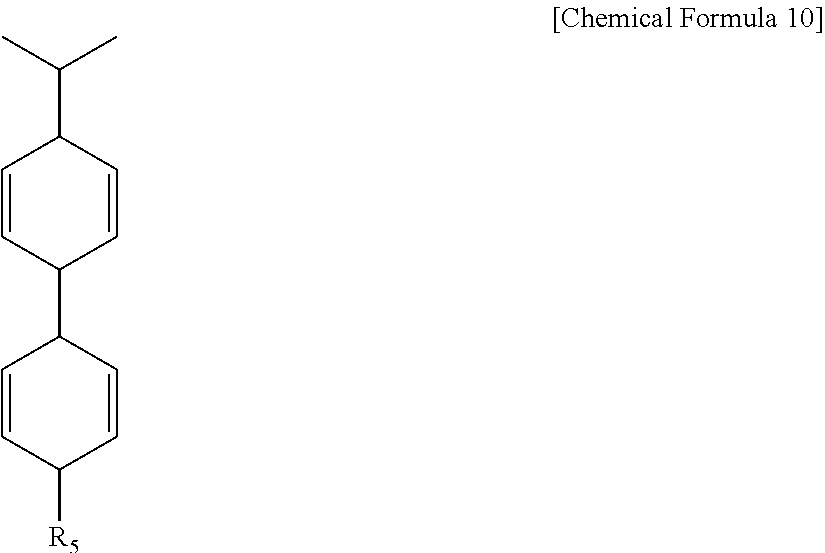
C1=CC(C2C=CC([R5])C=C2)C=CC1C(C)C
